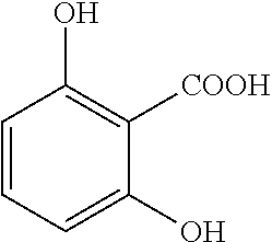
C1=CC=C(O)C([COOH])=C1O
